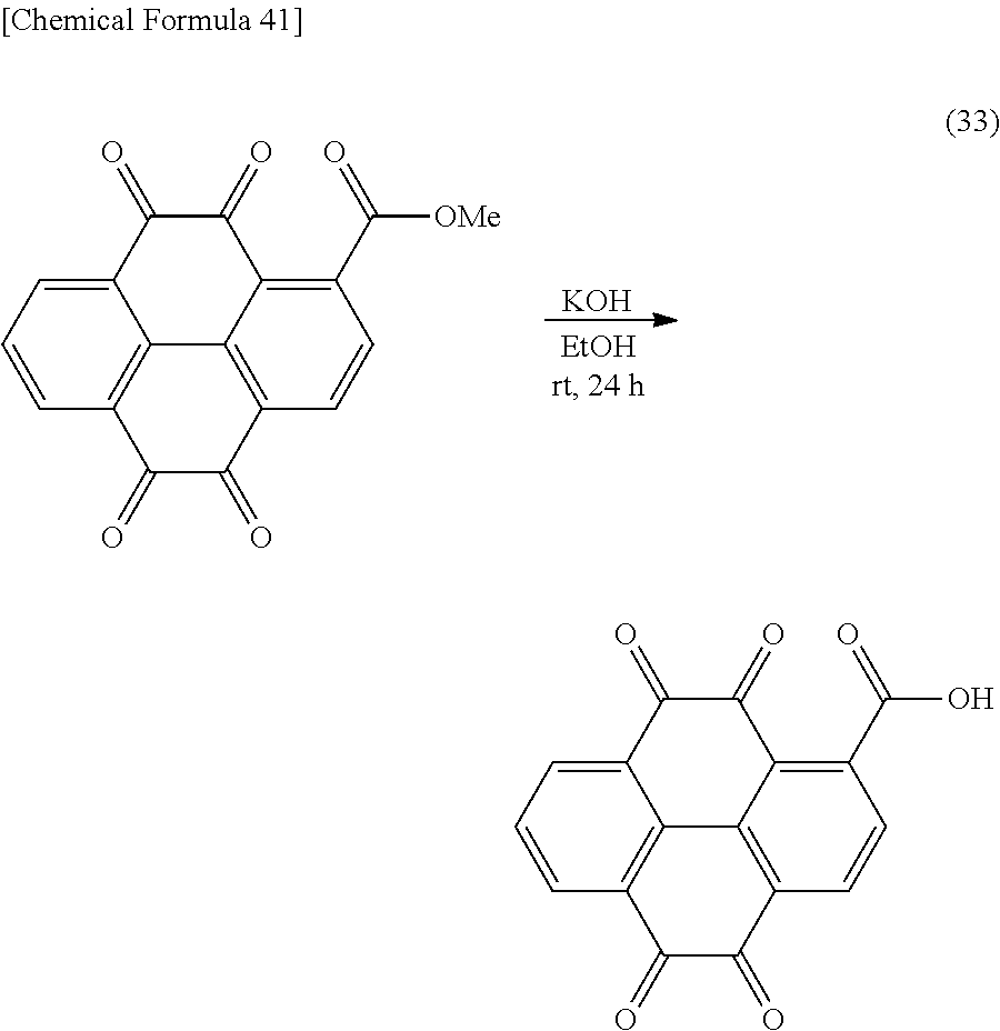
[KOH].C1=CC=C2C3=C1C(=O)C(=O)C1=C3C(=C(C([OMe])=O)C=C1)C(=O)C2=O.C1=CC=C2C3=C1C(=O)C(=O)C1=C3C(=C(C(O)=O)C=C1)C(=O)C2=O
